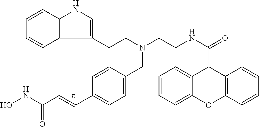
C1=CC2=C(C=C1)C(CCN(CCNC(=O)C1C3=CC=CC=C3OC3=C1C=CC=C3)CC1=CC=C(C=CC(NO)=O)C=C1)=CN2
